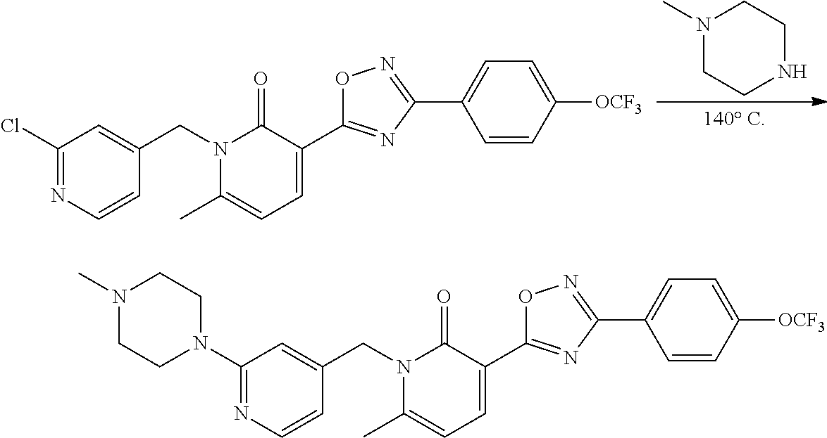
N1(CC2=CC(Cl)=NC=C2)C(C)=CC=C(C2=NC(C3=CC=C([OCF3])C=C3)=NO2)C1=O.N1(C)CCNCC1.N1(CC2=CC(N3CCN(C)CC3)=NC=C2)C(C)=CC=C(C2=NC(C3=CC=C([OCF3])C=C3)=NO2)C1=O
